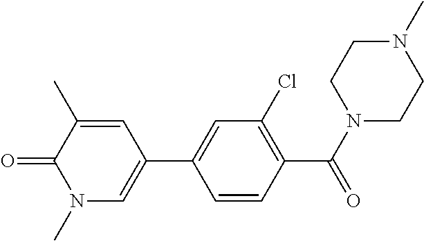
C1=CC(C(N2CCN(C)CC2)=O)=C(Cl)C=C1C1=CN(C)C(=O)C(C)=C1
